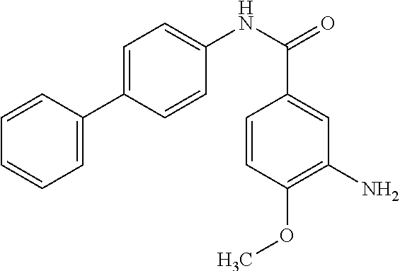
C1=CC(C2=CC=C(NC(=O)C3=CC(N)=C(OC)C=C3)C=C2)=CC=C1
